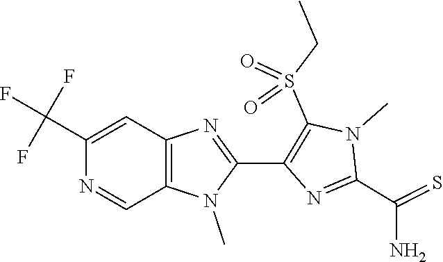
C12=C(N(C)C(C3=C(S(CC)(=O)=O)N(C)C(C(N)=S)=N3)=N1)C=NC(C(F)(F)F)=C2
